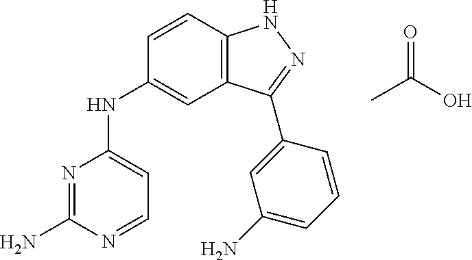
N1=C(N)N=CC=C1NC1=CC2=C(C=C1)NN=C2C1=CC(N)=CC=C1.CC(O)=O
